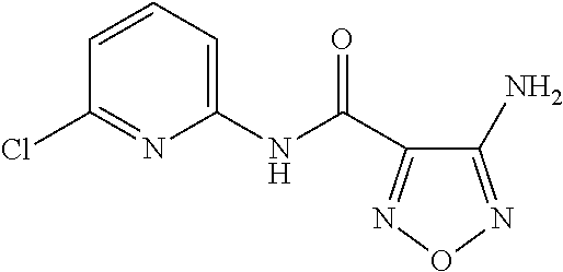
C1=CC=C(NC(=O)C2=NON=C2N)N=C1Cl
